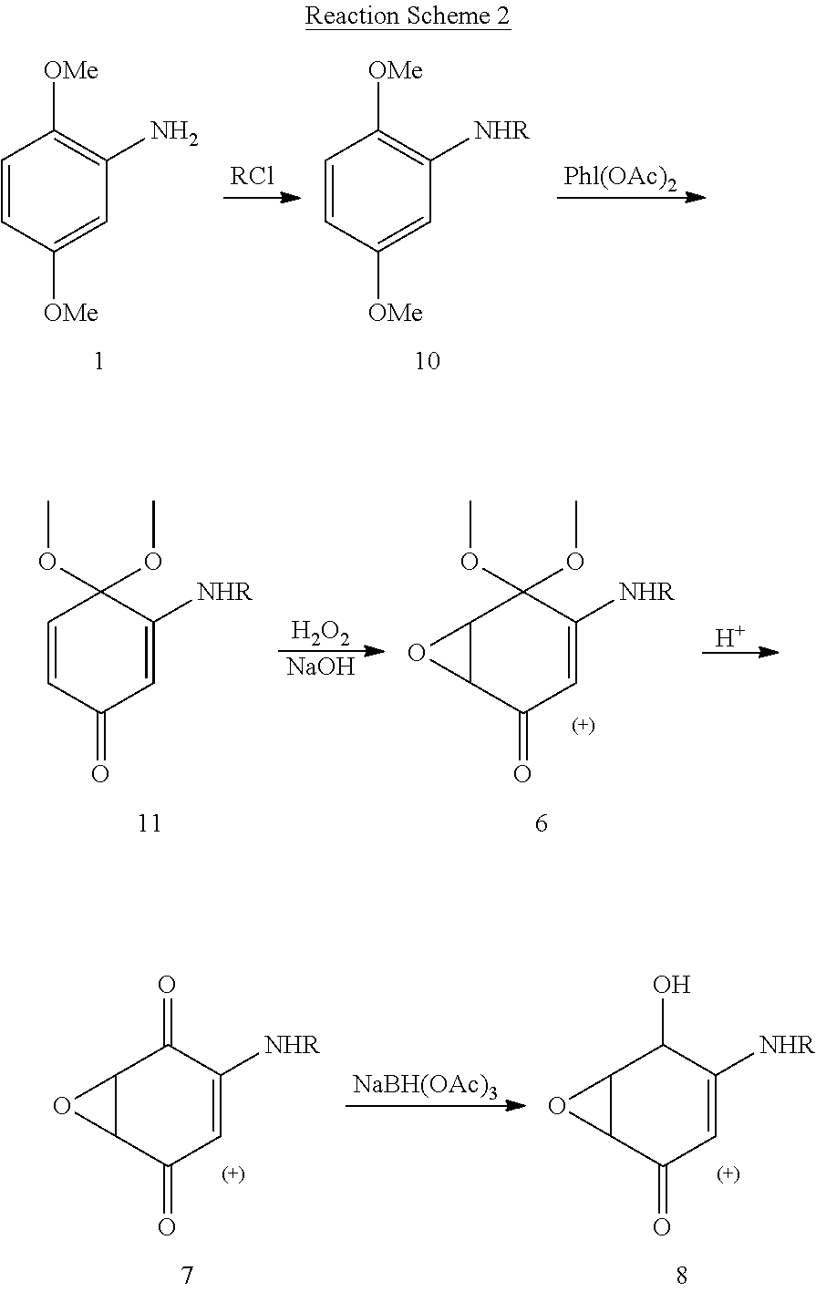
C12C(C(=O)C=C([NHR])C1=O)O2.[NaBH(OAc)3].C12C(C(=O)C=C([NHR])C1O)O2.C1=CC([OMe])=CC(N)=C1[OMe].[Phl(OAc)2].[RCl].C1=CC([OMe])=CC([NHR])=C1[OMe].[H2O2].[NaOH].C1=CC(=O)C=C([NHR])C1(OC)OC.C12C(C(=O)C=C([NHR])C1(OC)OC)O2.[H]
